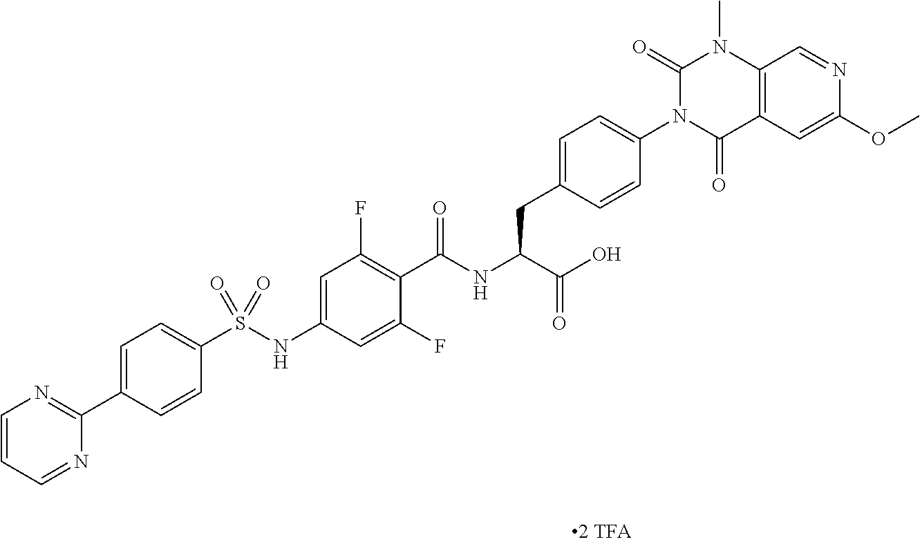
C12=C(C=C(OC)N=C1)C(=O)N(C1=CC=C(CC(C(=O)O)NC(=O)C3=C(F)C=C(NS(C4=CC=C(C5=NC=CC=N5)C=C4)(=O)=O)C=C3F)C=C1)C(=O)N2C
